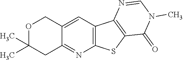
C12=C(C=C3C(=N1)CC(C)(C)OC3)C1=C(S2)C(=O)N(C)C=N1
